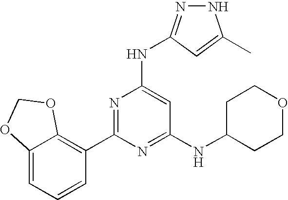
N1N=C(NC2=CC(NC3CCOCC3)=NC(C3=C4C(=CC=C3)OCO4)=N2)C=C1C
